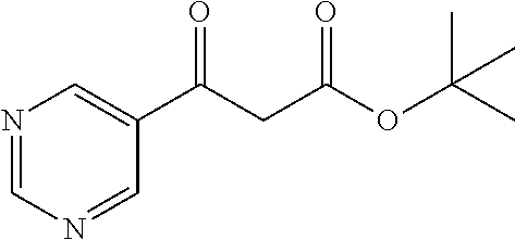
N1=CN=CC(C(CC(OC(C)(C)C)=O)=O)=C1
